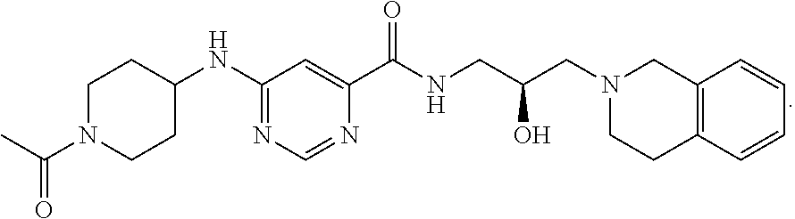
C1CC(NC2=NC=NC(C(NCC(CN3CC4=C(C=CC=C4)CC3)O)=O)=C2)CCN1C(=O)C
